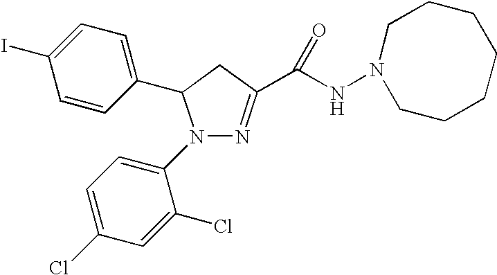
C1(C2CC(C(NN3CCCCCCC3)=O)=NN2C2=CC=C(Cl)C=C2Cl)=CC=C(I)C=C1
